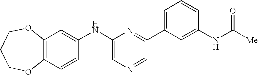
C12=C(C=CC(NC3=CN=CC(C4=CC=CC(NC([Me])=O)=C4)=N3)=C1)OCCCO2
